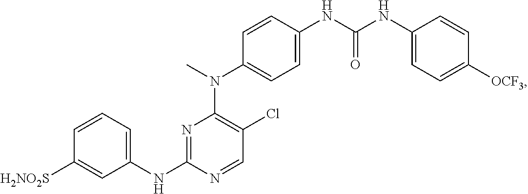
C1=CC=C(NC2=NC(N(C)C3=CC=C(NC(NC4=CC=C([OCF3])C=C4)=O)C=C3)=C(Cl)C=N2)C=C1[SO2NH2]
